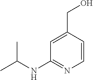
C1=C(CO)C=CN=C1NC(C)C
